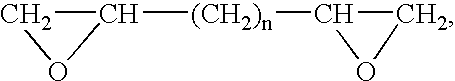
C1([(CH2)n]C2OC2)CO1
